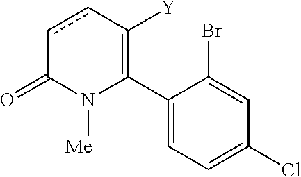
C1(C2=C([Y])ccC(=O)N2[Me])=CC=C(Cl)C=C1Br
